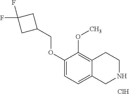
C1(OCC2CC(F)(F)C2)=CC=C2C(=C1OC)CCNC2.Cl
